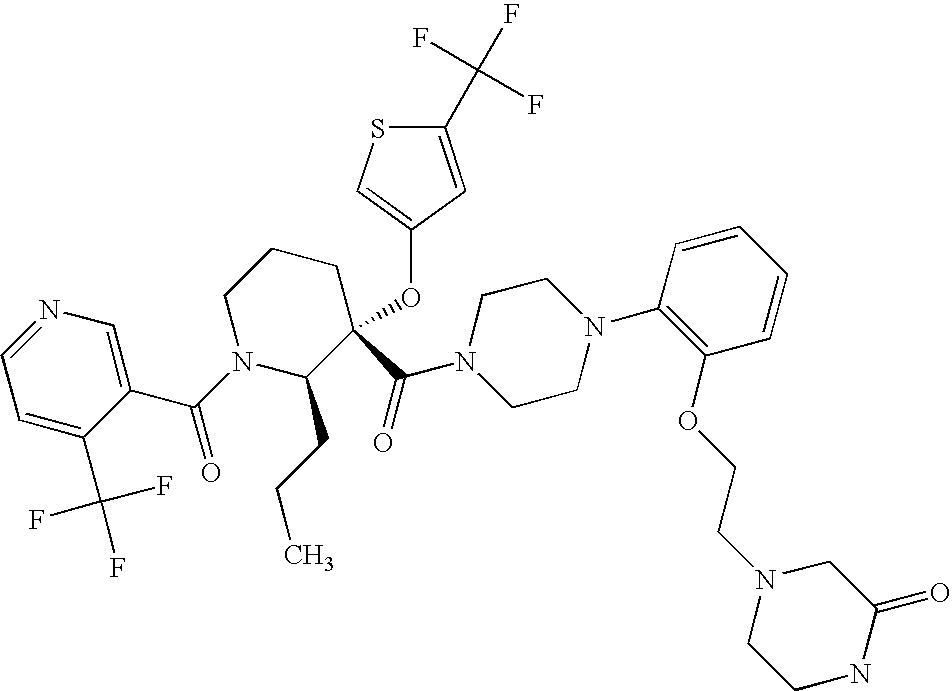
C1=C(C(F)(F)F)C(C(=O)N2C(CCC)C(C(N3CCN(C4=C(OCCN5CCNC(=O)C5)C=CC=C4)CC3)=O)(OC3=CSC(C(F)(F)F)=C3)CCC2)=CN=C1
